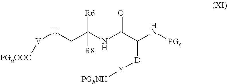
C(C(NC(C(N[PGc])[D][Y][PGbNH])=O)([R6])[R8])[U][V][PGaOOC]
